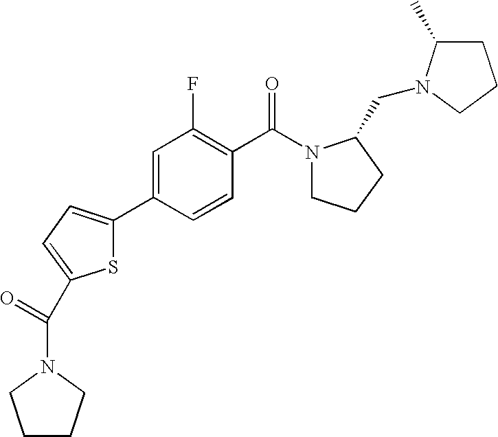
C1=C(C2=CC=C(C(=O)N3CCCC3)S2)C=CC(C(=O)N2CCCC2CN2C(C)CCC2)=C1F
